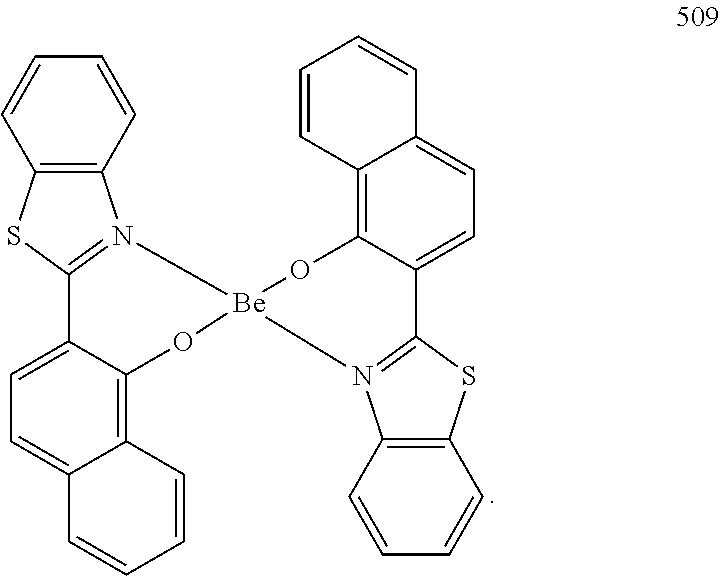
C1=CC2=C(C=C1)SC1=N2[Be]2(OC3=C4C(=CC=C13)C=CC=C4)OC1=C3C(=CC=C1C1=N2C2=C(S1)C=CC=C2)C=CC=C3
